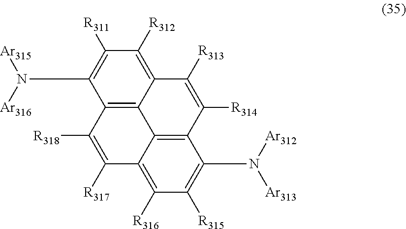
C12=C3C(=C([R312])C([R311])=C1N([Ar316])[Ar315])C([R313])=C([R314])C1=C3C(=C([R316])C([R315])=C1N([Ar312])[Ar313])C([R317])=C2[R318]
